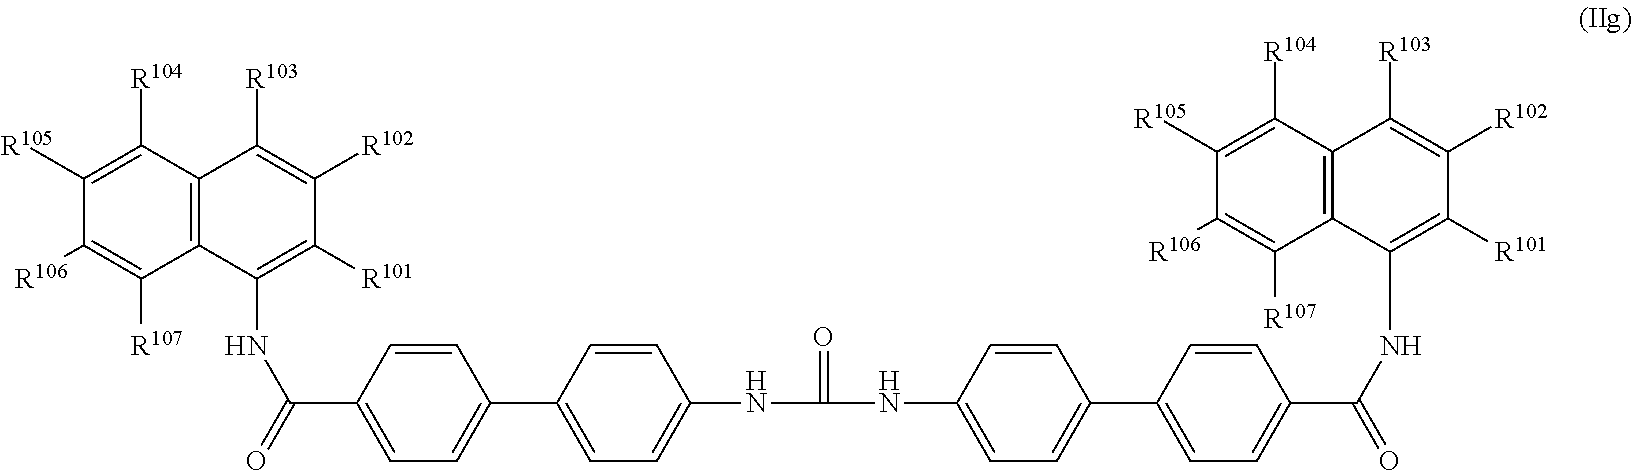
C12=C(C([R104])=C([R105])C([R106])=C1[R107])C([R103])=C([R102])C([R101])=C2NC(C1=CC=C(C2=CC=C(NC(=O)NC3=CC=C(C4=CC=C(C(NC5=C([R101])C([R102])=C([R103])C6=C5C([R107])=C([R106])C([R105])=C6[R104])=O)C=C4)C=C3)C=C2)C=C1)=O
